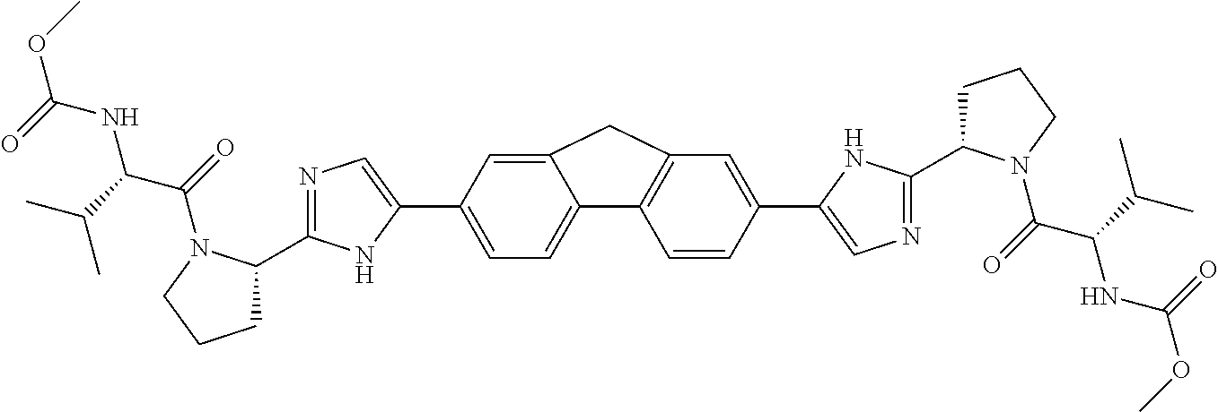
COC(NC(C(C)C)C(=O)N1C(C2=NC=C(C3=CC=C4C(=C3)CC3=C4C=CC(C4=CN=C(C5CCCN5C(C(NC(=O)OC)C(C)C)=O)N4)=C3)N2)CCC1)=O
